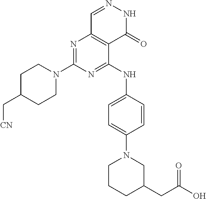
N1=C(N2CCC(C[CN])CC2)N=C(NC2=CC=C(N3CCCC(CC(O)=O)C3)C=C2)C2=C1C=NNC2=O
